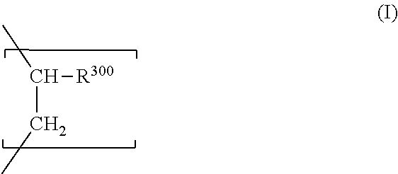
C(CC)([R300])C
